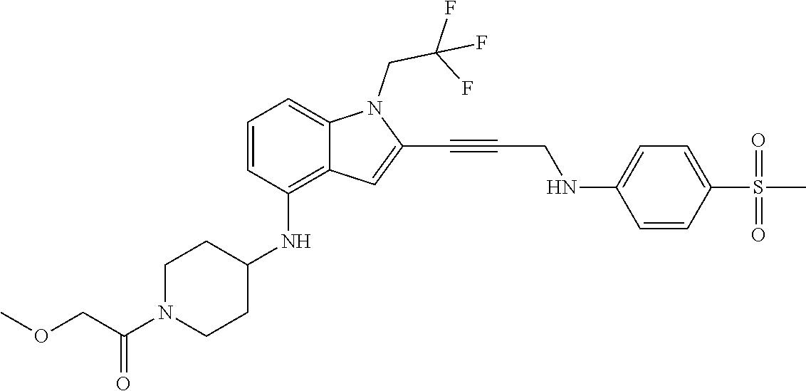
C(C#CC1=CC2=C(NC3CCN(C(COC)=O)CC3)C=CC=C2N1CC(F)(F)F)NC1=CC=C(S(C)(=O)=O)C=C1
